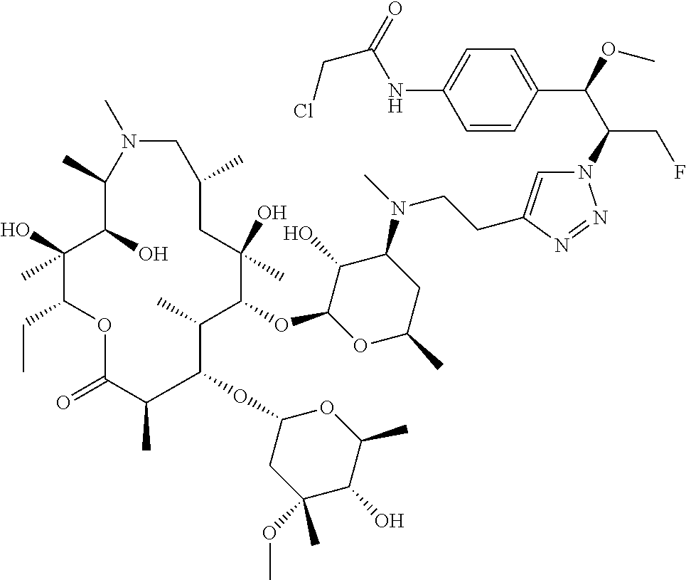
N1=NN(C(C(C2=CC=C(NC(=O)CCl)C=C2)OC)CF)C=C1CCN(C1C(O)C(OC2C(C)C(OC3CC(OC)(C)C(O)C(C)O3)C(C)C(=O)OC(CC)C(O)(C)C(O)C(C)N(C)CC(C)CC2(O)C)OC(C)C1)C
